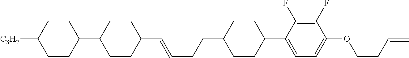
C1C(C2=CC=C(OCCC=C)C(F)=C2F)CCC(CCC=CC2CCC(C3CCC([C3H7])CC3)CC2)C1
